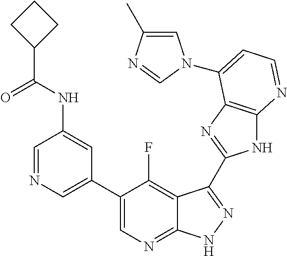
C1=NC=C(C2=CN=C3C(=C2F)C(C2=NC4=C(N2)N=CC=C4N2C=C(C)N=C2)=NN3)C=C1NC(C1CCC1)=O
